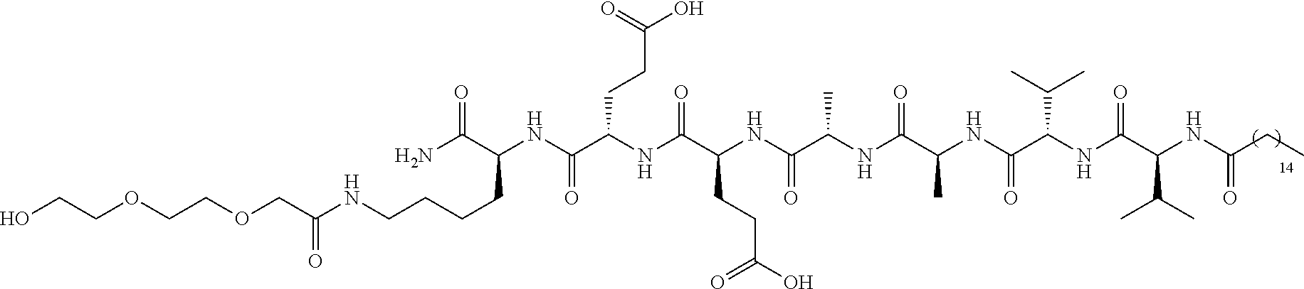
OCCOCCOCC(=O)NCCCCC(C(N)=O)NC(C(CCC(=O)O)NC(C(CCC(=O)O)NC(=O)C(NC(C(C)NC(C(NC(C(C(C)C)NC(=O)CC)=O)C(C)C)=O)=O)C)=O)=O
